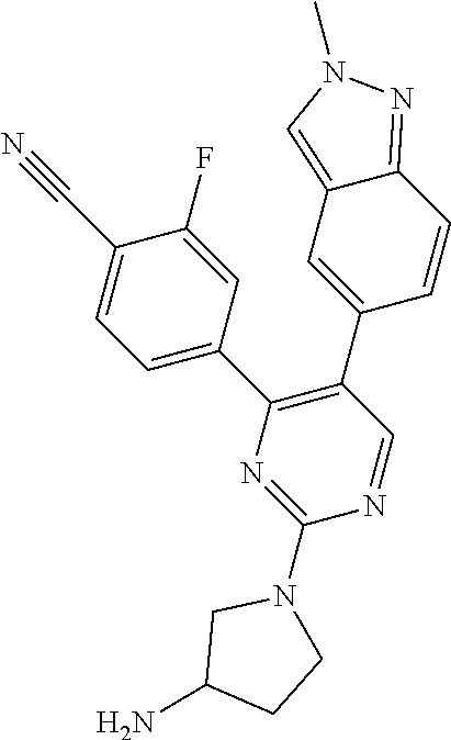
C1(N2CC(N)CC2)=NC(C2=CC=C(C#N)C(F)=C2)=C(C2=CC3=CN(C)N=C3C=C2)C=N1
